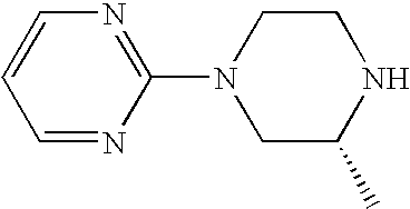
C1=NC(N2CC(C)NCC2)=NC=C1
